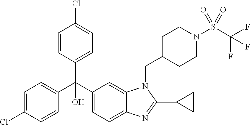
C1(C(C2=CC=C3C(=C2)N(CC2CCN(S(C(F)(F)F)(=O)=O)CC2)C(C2CC2)=N3)(C2=CC=C(Cl)C=C2)O)=CC=C(Cl)C=C1
